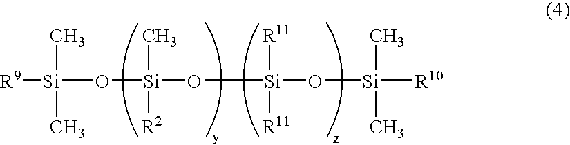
[R9][Si](O[Si](O[Si](O[Si]([R10])(C)C)([R11])[R11])(C)[R2])(C)C
